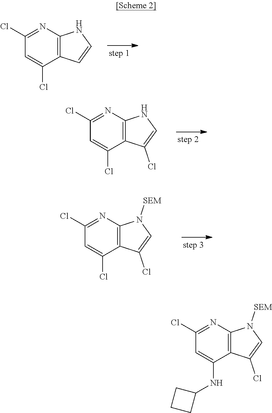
C1(Cl)=CC(Cl)=NC2=C1C=CN2.C1(Cl)=NC2=C(C(Cl)=C1)C(Cl)=CN2.C1(Cl)=NC2=C(C(Cl)=C1)C(Cl)=CN2[SEM].C1(Cl)=NC2=C(C(NC3CCC3)=C1)C(Cl)=CN2[SEM]
